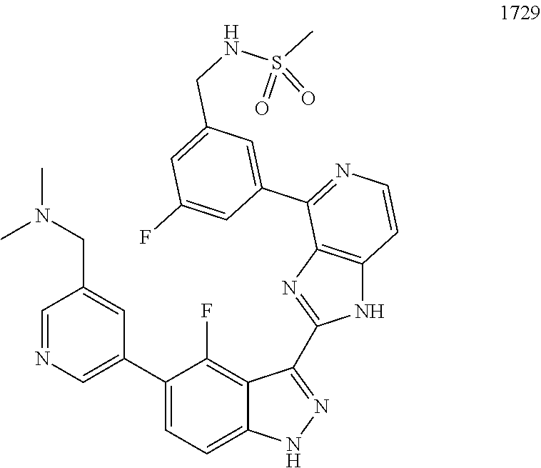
C1(C2=CN=CC(CN(C)C)=C2)=CC=C2C(=C1F)C(C1=NC3=C(N1)C=CN=C3C1=CC(CNS(C)(=O)=O)=CC(F)=C1)=NN2
